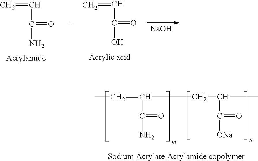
C(=C(C(=O)N)CC(C)C([ONa])=O)C.C=CC(=O)O.[NaOH].C=CC(=O)N
